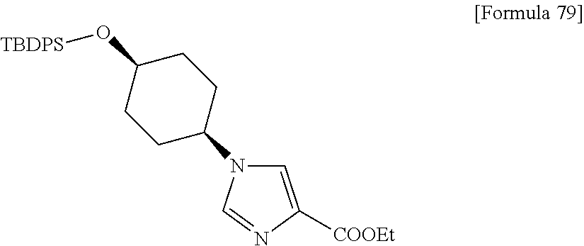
C1=C([COOEt])N=CN1C1CCC(O[TBDPS])CC1
